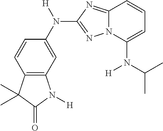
C12=C(C=C(N([H])C3=NN4C(=N3)C=CC=C4N(C(C)C)[H])C=C1)N([H])C(=O)C2(C)C
